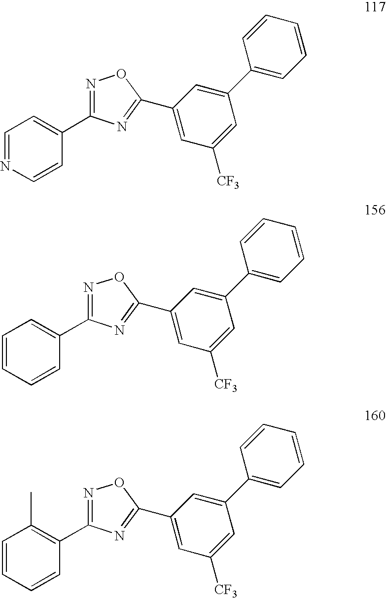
N1=CC=C(C2=NOC(C3=CC([CF3])=CC(C4=CC=CC=C4)=C3)=N2)C=C1.C1=CC=C(C2=NOC(C3=CC([CF3])=CC(C4=CC=CC=C4)=C3)=N2)C=C1.C1=CC(C)=C(C2=NOC(C3=CC([CF3])=CC(C4=CC=CC=C4)=C3)=N2)C=C1
